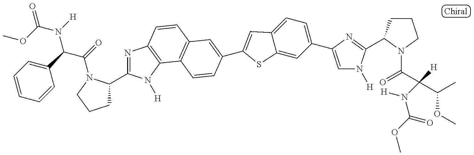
C1=CC=C(C(C(=O)N2C(C3=NC4=C(N3[H])C3=C(C=C4)C=C(C4=CC5=CC=C(C6=CN([H])C(C7CCCN7C(=O)C(C(C)OC)([H])N(C(=O)OC)[H])=N6)C=C5S4)C=C3)CCC2)N([H])C(OC)=O)C=C1
